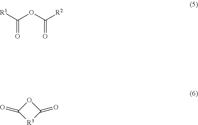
[R1]C(OC([R2])=O)=O.O1C(=O)[R3]C1=O
